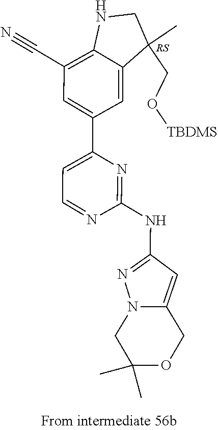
C1(NC2=NN3C(=C2)COC(C)(C)C3)=NC(C2=CC(C#N)=C3C(=C2)C(C)(CO[TBDMS])CN3)=CC=N1
